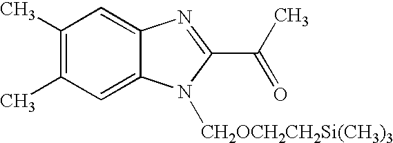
C1=C2C(=CC(C)=C1C)N=C(C(C)=O)N2[CH2OCH2CH2Si(CH3)3]
